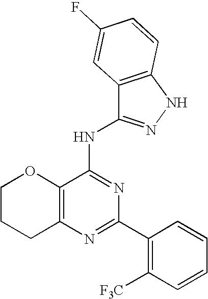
C12=C(N=C(C3=C([F3C])C=CC=C3)N=C1NC1=NNC3=C1C=C(F)C=C3)CCCO2
